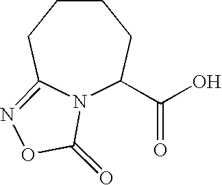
N12C(C(O)=O)CCCCC1=NOC2=O
